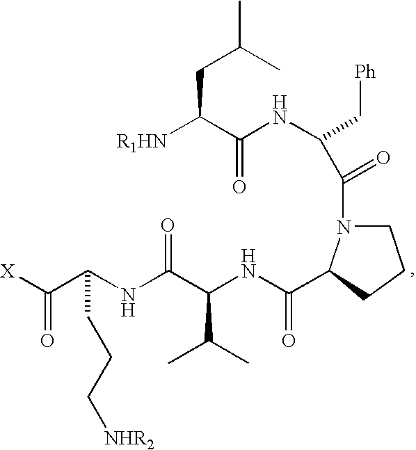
C1N(C(C(NC(C([R1HN])CC(C)C)=O)C[Ph])=O)C(C(NC(C(NC(C(=O)[X])CCC[NHR2])=O)C(C)C)=O)CC1
